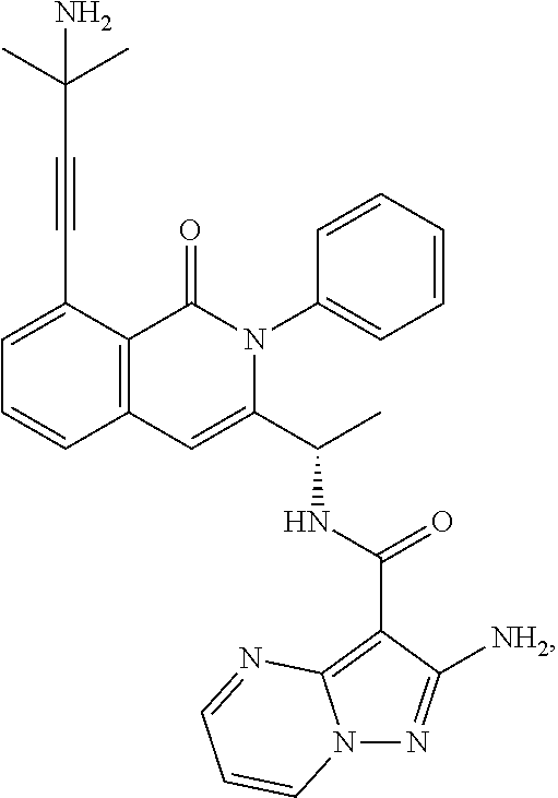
C1=C(C#CC(N)(C)C)C2=C(C=C1)C=C(C(C)NC(C1=C3N(N=C1[NH2])C=CC=N3)=O)N(C1=CC=CC=C1)C2=O
